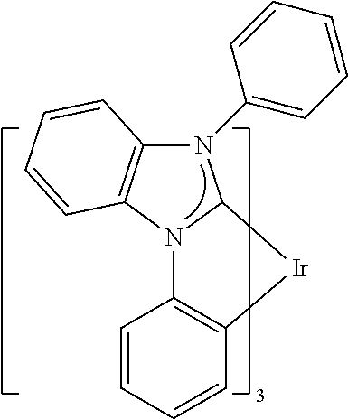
N1(C2=CC=CC=C2)C2=C(N3C1[Ir]C1=C3C=CC=C1)C=CC=C2
